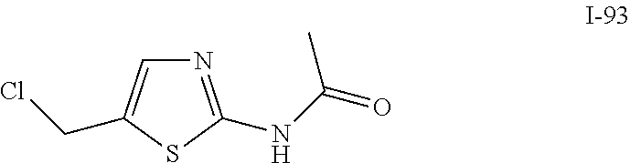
N1=C(NC(=O)C)SC(CCl)=C1
